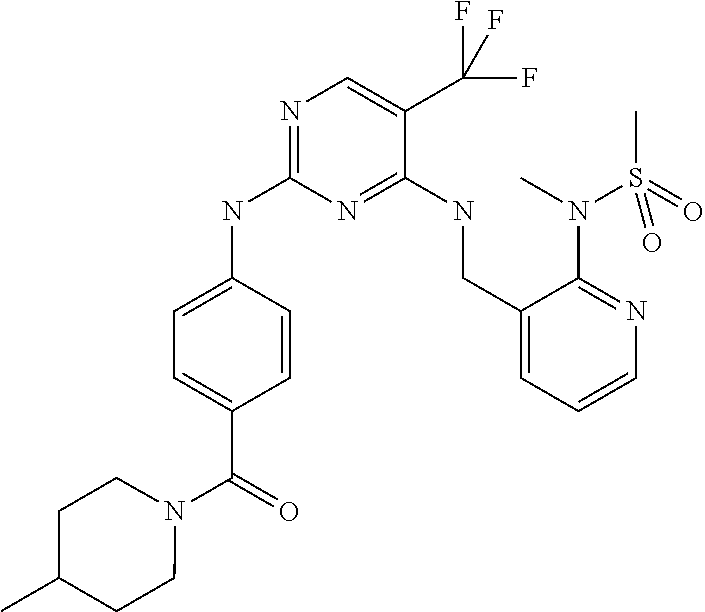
C1=C(NC2=NC=C(C(F)(F)F)C(NCC3=CC=CN=C3N(C)S(C)(=O)=O)=N2)C=CC(C(=O)N2CCC(C)CC2)=C1
